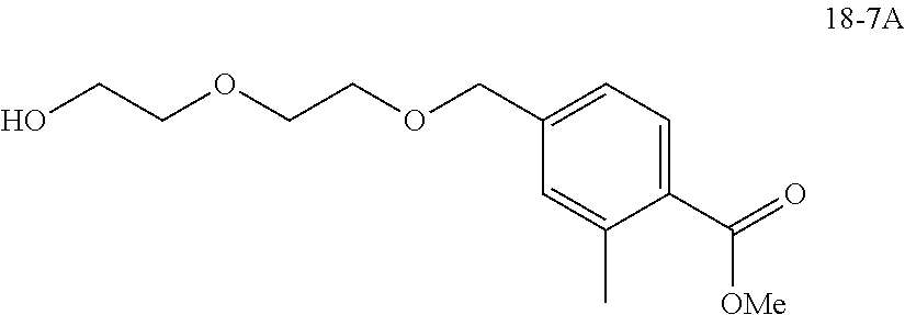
C1(C([OMe])=O)=CC=C(COCCOCCO)C=C1C
